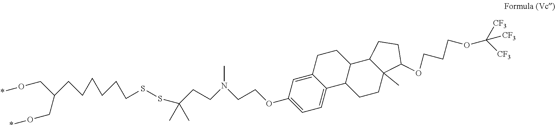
C1=C2C(=CC=C1OCCN(CCC(SSCCCCCCC(CO*)CO*)(C)C)C)C1C(CC2)C2C(C)(CC1)C(OCCCOC([CF3])([CF3])[CF3])CC2
